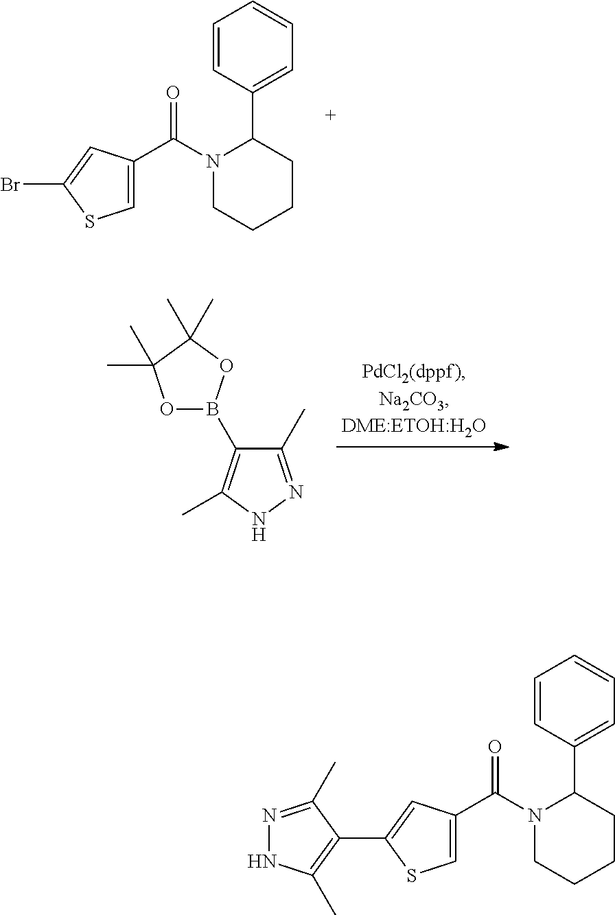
C1=C(C(N2CCCCC2C2=CC=CC=C2)=O)C=C(Br)S1.C1(C)=NNC(C)=C1B1OC(C)(C)C(C)(C)O1.N1=C(C)C(C2=CC(C(N3CCCCC3C3=CC=CC=C3)=O)=CS2)=C(C)N1
